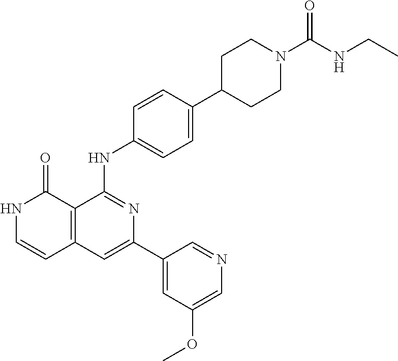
C1=CC(NC2=NC(C3=CC(OC)=CN=C3)=CC3=C2C(=O)NC=C3)=CC=C1C1CCN(C(NCC)=O)CC1
